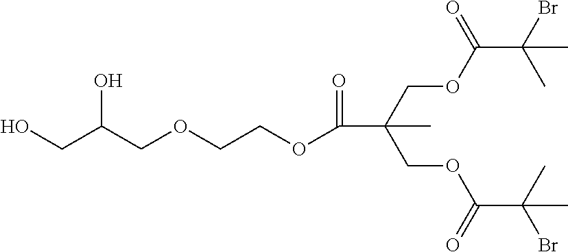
OCC(COCCOC(C(COC(C(Br)(C)C)=O)(COC(C(C)(Br)C)=O)C)=O)O
